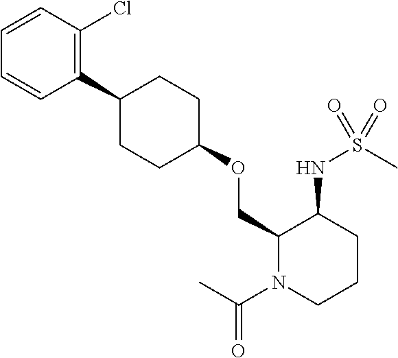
C1(C2CCC(OCC3N(C(C)=O)CCCC3NS(C)(=O)=O)CC2)=C(Cl)C=CC=C1
